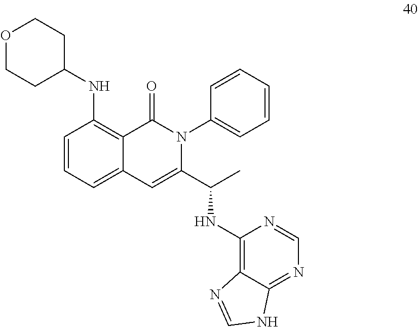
C1=C(C(C)NC2=C3C(=NC=N2)NC=N3)N(C2=CC=CC=C2)C(=O)C2=C(NC3CCOCC3)C=CC=C12
